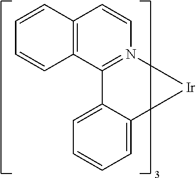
C12=CC=CC=C1[Ir]N1=C2C2=C(C=C1)C=CC=C2
